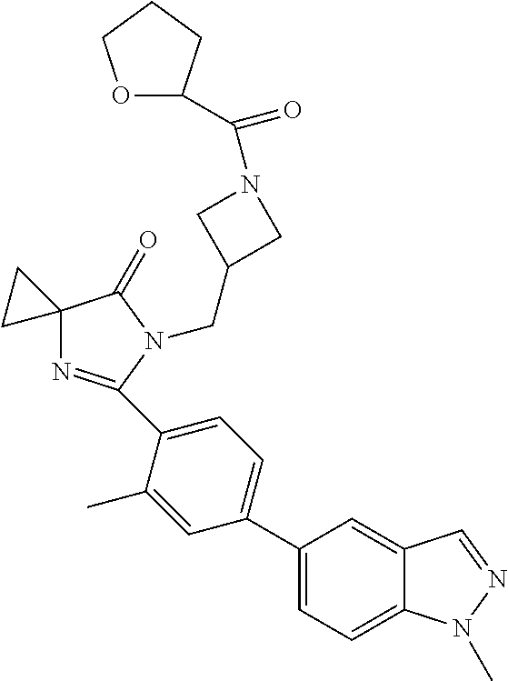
C12(N=C(C3=CC=C(C4=CC=C5C(=C4)C=NN5C)C=C3C)N(CC3CN(C(=O)C4OCCC4)C3)C1=O)CC2
